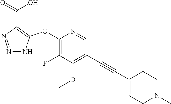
C1(OC2=C(C(=O)O)N=NN2)=C(F)C(OC)=C(C#CC2=CCN(C)CC2)C=N1
